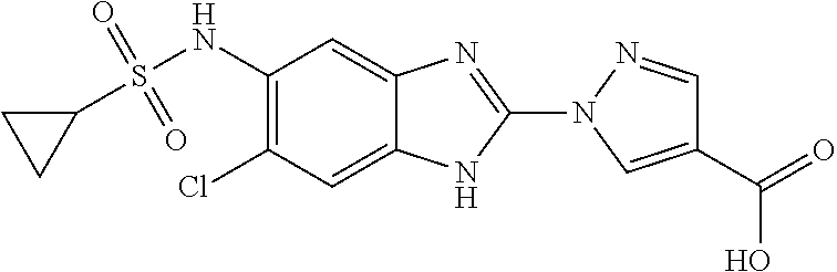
C1(NS(C2CC2)(=O)=O)=C(Cl)C=C2C(=C1)N=C(N1C=C(C(=O)O)C=N1)N2
